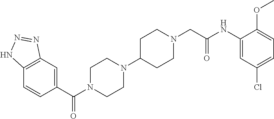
C12=C(C=C(C(=O)N3CCN(C4CCN(CC(NC5=CC(Cl)=CC=C5OC)=O)CC4)CC3)C=C1)N=NN2
